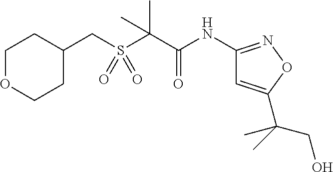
C(S(C(C(NC1=NOC(C(C)(CO)C)=C1)=O)(C)C)(=O)=O)C1CCOCC1
